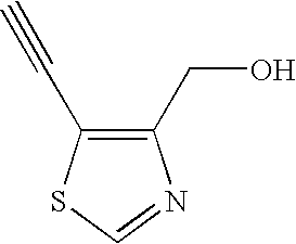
C1(CO)=C(C#C)SC=N1
